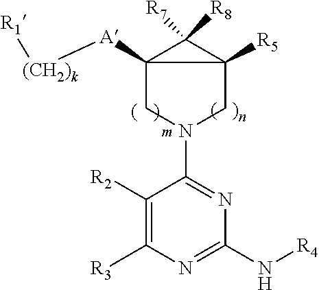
C12([A][(CH2)k][R1])CN(C3=NC(N[R4])=NC([R3])=C3[R2])CC1([R5])C2([R7])[R8]
